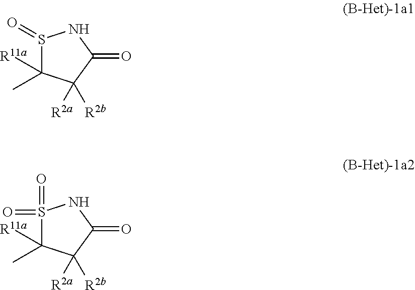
S1(=O)C([R11a])(C)C([R2a])([R2b])C(=O)N1.S1(=O)(=O)C([R11a])(C)C([R2a])([R2b])C(=O)N1
